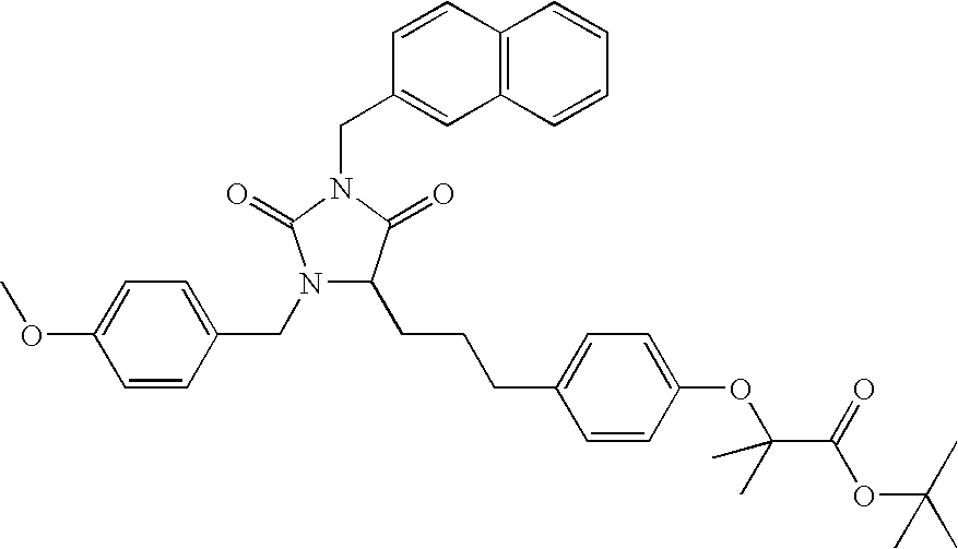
N1(CC2=CC=C(OC)C=C2)C(CCCC2=CC=C(OC(C(=O)OC(C)(C)C)(C)C)C=C2)C(=O)N(CC2=CC3=C(C=C2)C=CC=C3)C1=O
